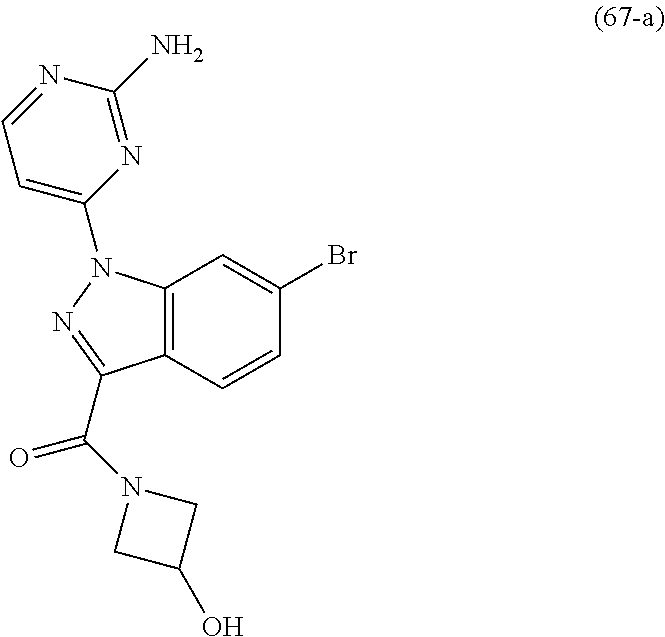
C12=C(C=CC(Br)=C1)C(C(N1CC(O)C1)=O)=NN2C1=CC=NC(N)=N1
